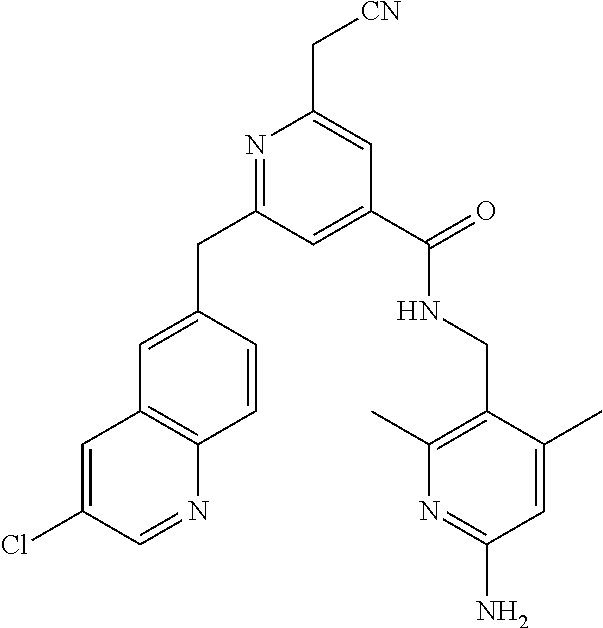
C(C1=CC(C(NCC2=C(C)N=C(N)C=C2C)=O)=CC(CC2=CC3=C(C=C2)N=CC(Cl)=C3)=N1)[CN]
